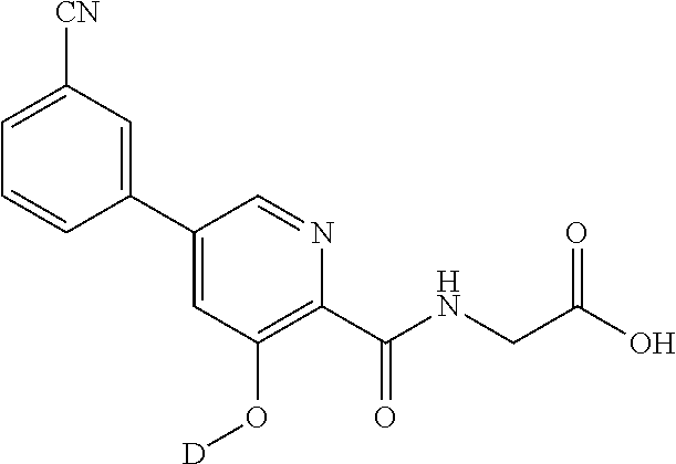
C1(C2=CC(O[D])=C(C(NCC(O)=O)=O)N=C2)=CC([CN])=CC=C1
